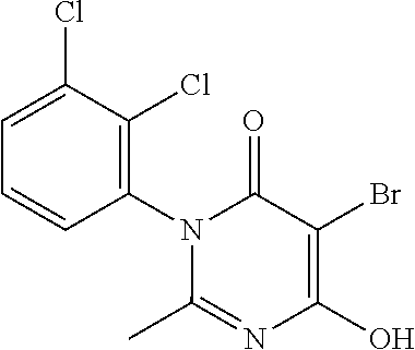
C1(N2C(=O)C(Br)=C(O)N=C2C)=C(Cl)C(Cl)=CC=C1
